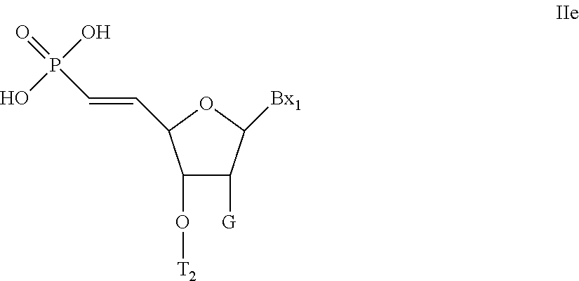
C1(O[T2])C([G])C([Bx1])OC1C=CP(=O)(O)O
